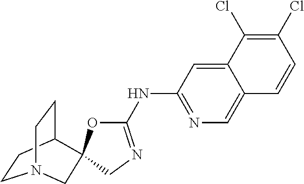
C1CC2CCN1CC21OC(NC2=NC=C3C(=C2)C(Cl)=C(Cl)C=C3)=NC1
